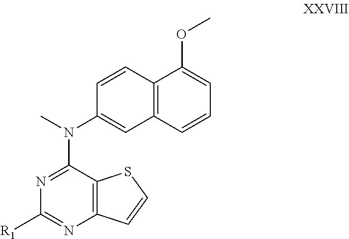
C12=C(C(N(C3=CC4=C(C=C3)C(OC)=CC=C4)C)=NC([R1])=N1)SC=C2
